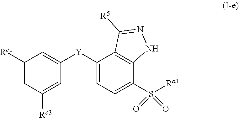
C1([Rc1])=CC([Rc3])=CC([Y]C2=CC=C(S([Ra1])(=O)=O)C3=C2C([R5])=NN3)=C1
